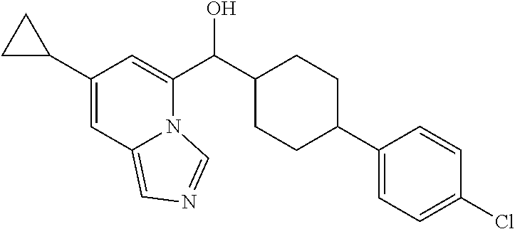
C1(C2CC2)=CC2=CN=CN2C(C(C2CCC(C3=CC=C(Cl)C=C3)CC2)O)=C1
